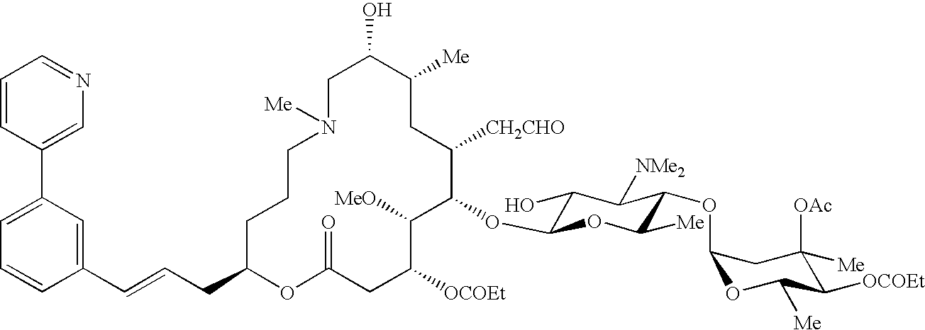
C1C(O)C([Me])CC([CH2CHO])C(OC2C(O)C([NMe2])C(OC3OC([Me])C([OCOEt])C([OAc])([Me])C3)C([Me])O2)C([MeO])C([OCOEt])CC(=O)OC(CC=CC2=CC(C3=CN=CC=C3)=CC=C2)CCCN1[Me]
